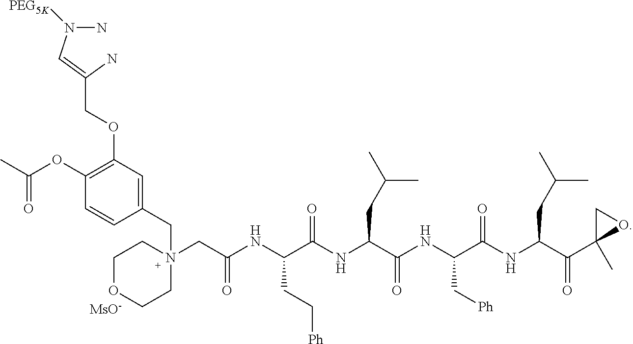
C1OCCN(CC(NC(C(NC(C(NC(C(NC(C(C2(C)OC2)=O)CC(C)C)=O)C[Ph])=O)CC(C)C)=O)CC[Ph])=O)(CC2=CC(OCC(N)=CN(N)[PEG5K])=C(OC(C)=O)C=C2)C1.[MsO-]
